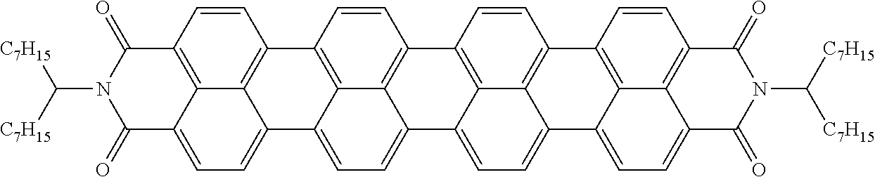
C1=CC2=C3C4=C1C1=C5C(=CC=C6C5=C(C=C1)C(=O)N(C([C7H15])[C7H15])C6=O)C4=CC=C3C1=CC=C3C4=C(C=CC2=C14)C1=C2C4=C(C=C1)C(=O)N(C([C7H15])[C7H15])C(=O)C4=CC=C23
